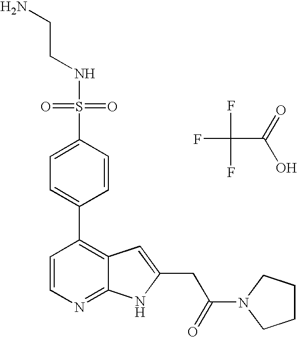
FC(F)(C(=O)O)F.S(C1=CC=C(C2=C3C(=NC=C2)NC(CC(N2CCCC2)=O)=C3)C=C1)(=O)(=O)NCCN
